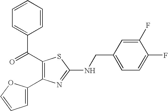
C1=CC=CC(C(=O)C2=C(C3=CC=CO3)N=C(NCC3=CC=C(F)C(F)=C3)S2)=C1
